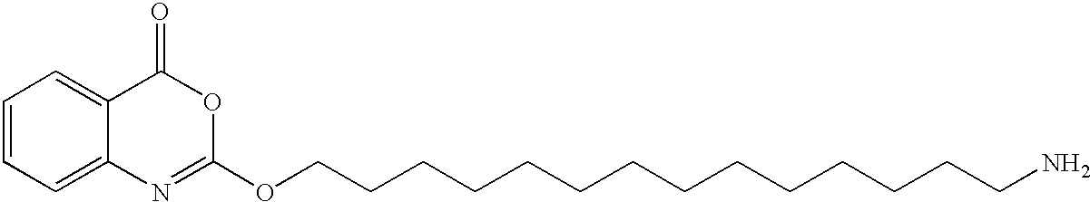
C1=CC=C2C(=C1)C(=O)OC(OCCCCCCCCCCCCCCN)=N2
